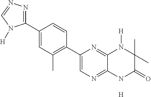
[H].C1(C2=NN=CN2[H])=CC(C)=C(C2=CN=C3C(=N2)N([H])C(C)(C)C(=O)N3)C=C1
